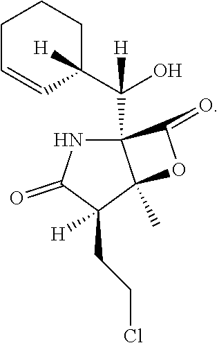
C12(C(C3([H])CCCC=C3)(O)[H])NC(=O)C(CCCl)([H])C1(C)OC2=O
